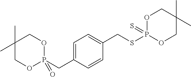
C1(C)(C)COP(CC2=CC=C(CSP3(=S)OCC(C)(C)CO3)C=C2)(=O)OC1
